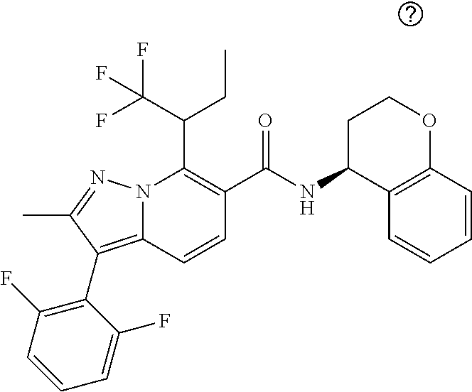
N12C(=C(C3=C(F)C=CC=C3F)C(C)=N1)C=CC(C(=O)NC1C3=C(OCC1)C=CC=C3)=C2C(CC)C(F)(F)F
